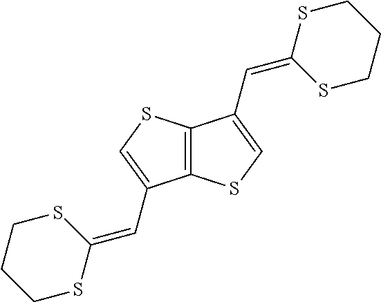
C12=C(C(C=C3SCCCS3)=CS1)SC=C2C=C1SCCCS1
